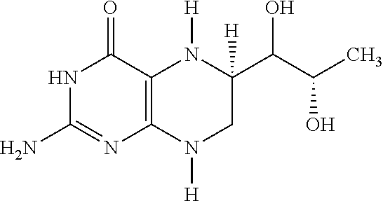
C12=C(C(=O)NC(N)=N1)N([H])C(C(C(C)O)O)([H])CN2[H]
